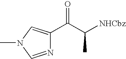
N1=CN(C)C=C1C(C([NHCbz])C)=O
